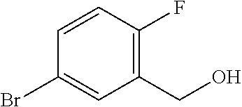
BrC1=CC(CO)=C(F)C=C1
